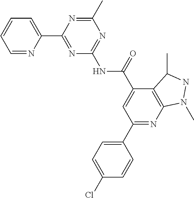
C1=NC(C2=NC(NC(C3=CC(C4=CC=C(Cl)C=C4)=NC4=C3C(C)NN4C)=O)=NC(C)=N2)=CC=C1
